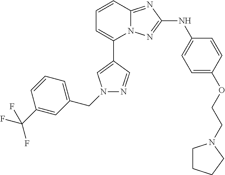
C1=CC2=NC(NC3=CC=C(OCCN4CCCC4)C=C3)=NN2C(C2=CN(CC3=CC=CC(C(F)(F)F)=C3)N=C2)=C1
